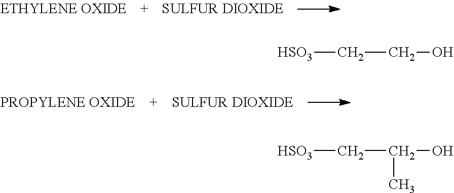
C(CO)[HSO3].C(C(O)C)[HSO3]
